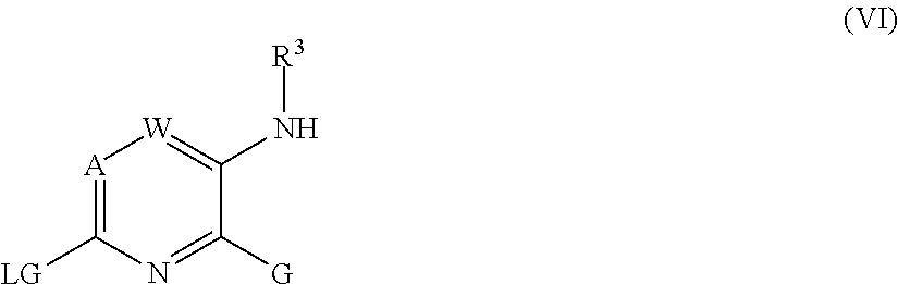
[A]1=C([LG])N=C([G])C(N[R3])=[W]1
